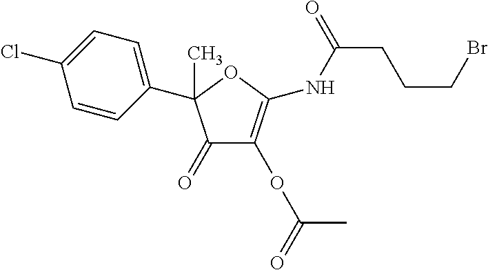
C1(C2(C)C(=O)C(OC(=O)C)=C(NC(CCCBr)=O)O2)=CC=C(Cl)C=C1
